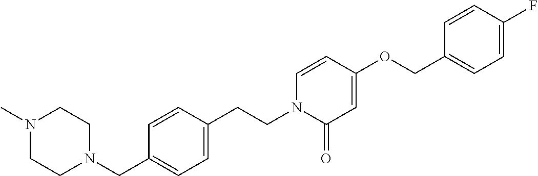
N1(C)CCN(CC2=CC=C(CCN3C(=O)C=C(OCC4=CC=C(F)C=C4)C=C3)C=C2)CC1
